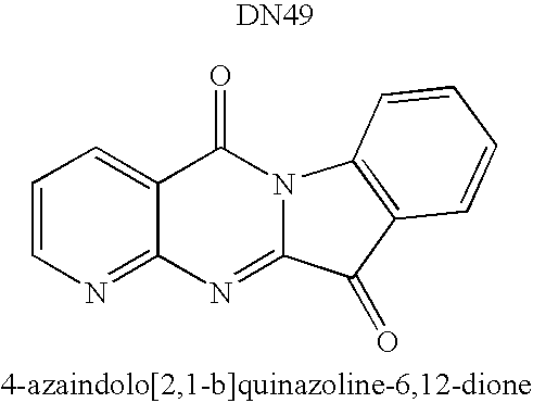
N1=C2C(=CC=C1)C(=O)N1C(=N2)C(=O)C2=C1C=CC=C2.[DN49]
